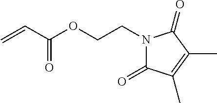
N1(CCOC(C=C)=O)C(=O)C(C)=C(C)C1=O
